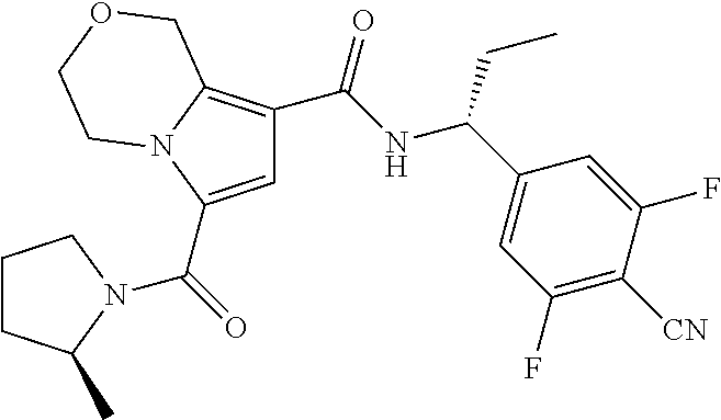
C1=C(C(=O)N2C(C)CCC2)N2C(=C1C(NC(C1=CC(F)=C([CN])C(F)=C1)CC)=O)COCC2
